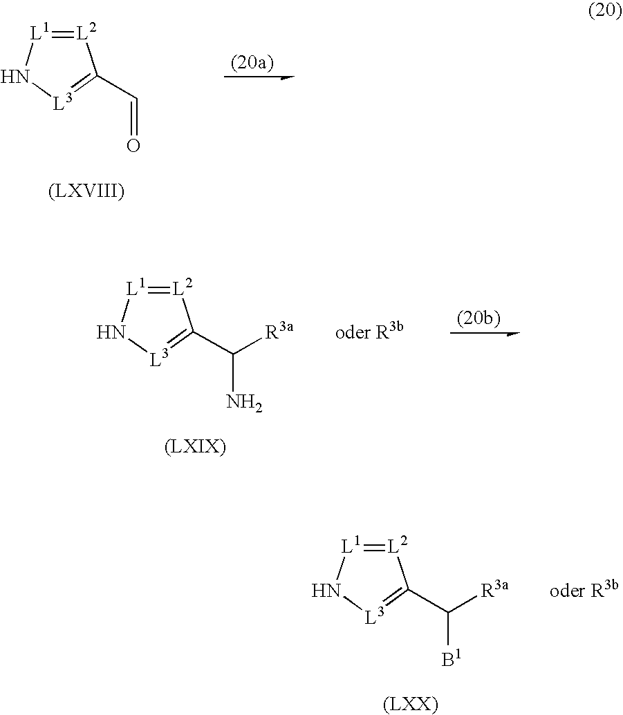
[L2]1=[L1]N[L3]=C1C=O.[L2]1=[L1]N[L3]=C1C(N)[R3a].[oder R3b].[L2]1=[L1]N[L3]=C1C([B1])[R3a].[oder R3b]
